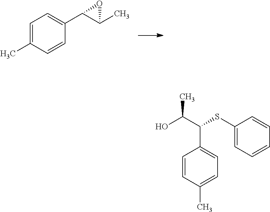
C1=C(C)C=CC(C2C(C)O2)=C1.C(C)(C(SC1=CC=CC=C1)C1=CC=C(C)C=C1)O
